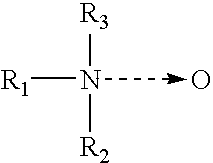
[R1]N([R3])[R2].O
